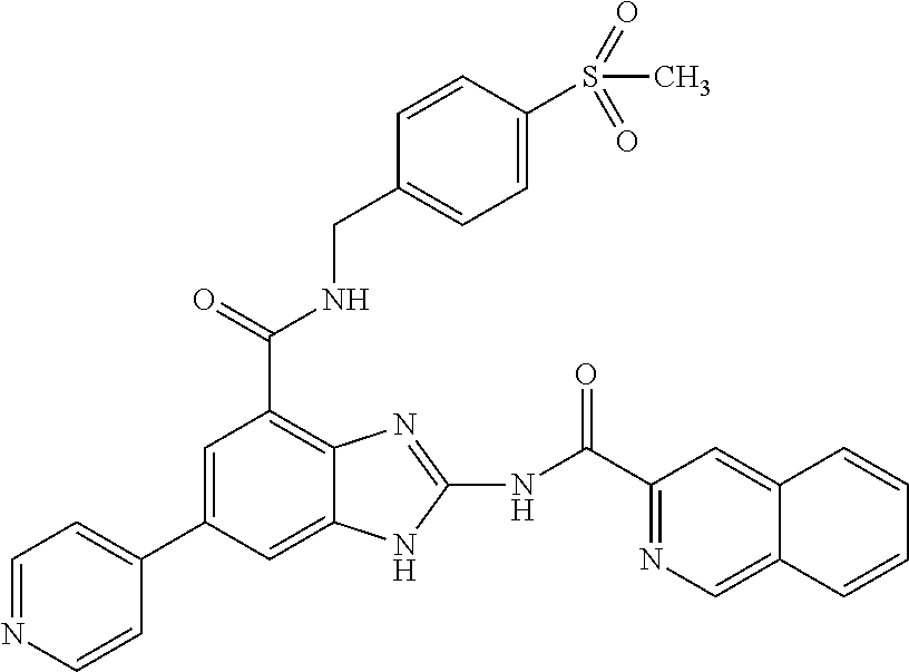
C1=C(C2=CC=NC=C2)C=C2C(=C1C(NCC1=CC=C(S(=O)(C)=O)C=C1)=O)N=C(NC(=O)C1=NC=C3C(=C1)C=CC=C3)N2
